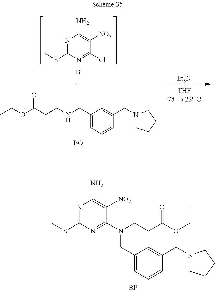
[Et3N].C1(CNCCC(OCC)=O)=CC=CC(CN2CCCC2)=C1.N1=C(SC)N=C(Cl)C([NO2])=C1N.B.[BO].C1(SC)=NC(N)=C([NO2])C(N(CCC(OCC)=O)CC2=CC=CC(CN3CCCC3)=C2)=N1.[BP]
